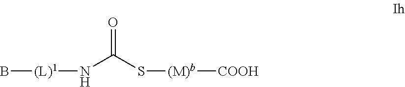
O=C(N[(L)1]B)S[(M)b][COOH]
